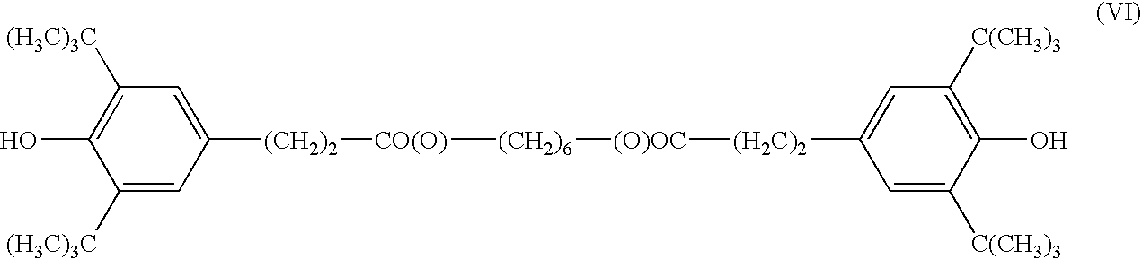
C1([(H3C)3C])=CC([(CH2)2][CO(O)][(CH2)6][(O)OC][(H2C)2]C2=CC([C(CH3)3])=C(O)C([C(CH3)3])=C2)=CC([(H3C)3C])=C1O
